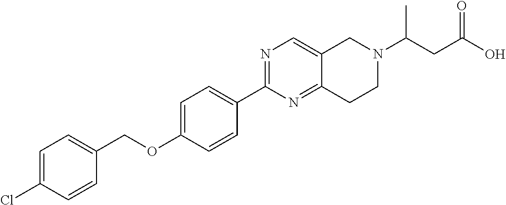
C1=C(Cl)C=CC(COC2=CC=C(C3=NC=C4C(=N3)CCN(C(CC(=O)O)C)C4)C=C2)=C1
